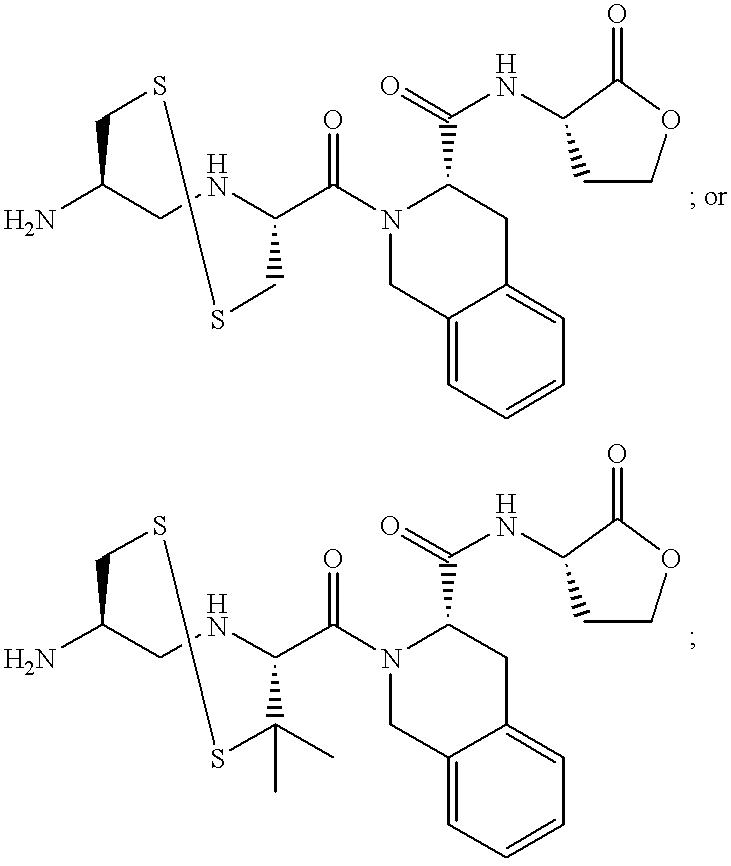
NC1CNC(C(N2CC3=CC=CC=C3CC2C(=O)NC2CCOC2=O)=O)CSSC1.NC1CNC(C(N2CC3=CC=CC=C3CC2C(=O)NC2CCOC2=O)=O)C(C)(C)SSC1
